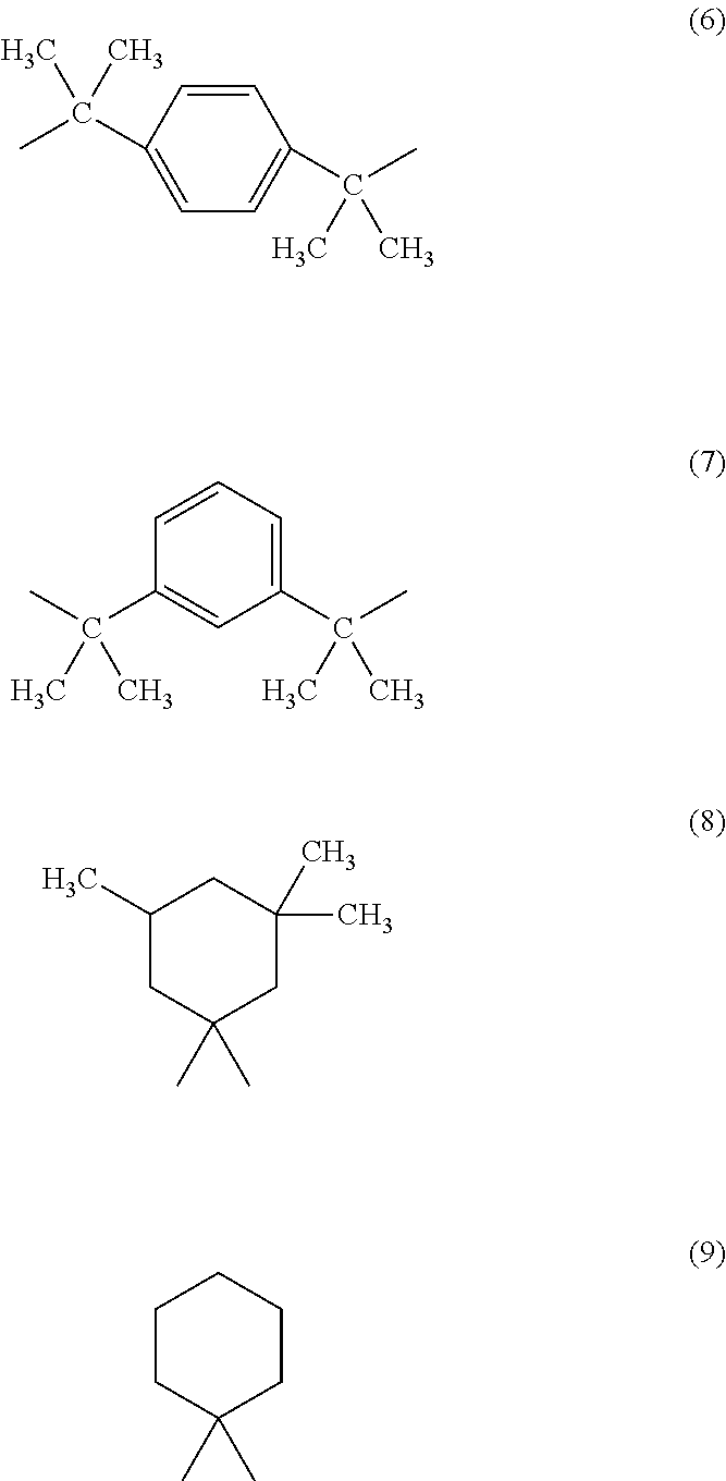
C1=CC(C(C)(C)C)=CC=C1C(C)(C)C.C1(C(C)(C)C)=CC=CC(C(C)(C)C)=C1.C1(C)CC(C)(C)CC(C)(C)C1.C1CC(C)(C)CCC1
